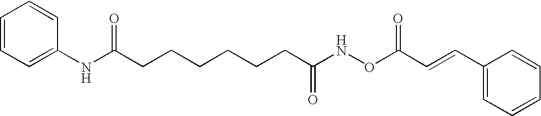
C1=CC=C(NC(CCCCCCC(NOC(C=CC2=CC=CC=C2)=O)=O)=O)C=C1
